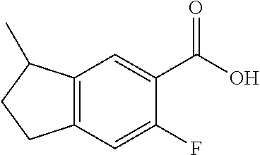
C12=C(C=C(F)C(C(O)=O)=C1)CCC2C
